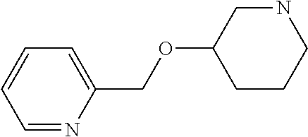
C1=NC(COC2CCCNC2)=CC=C1
